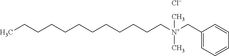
CCCCCCCCCCCC[N+](CC1=CC=CC=C1)(C)C.[Cl-]
